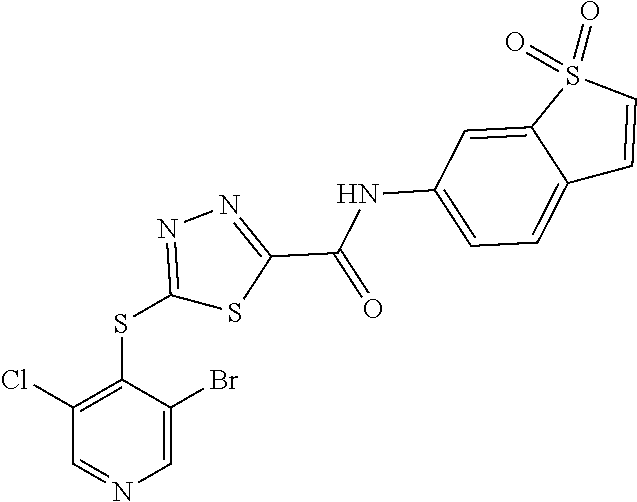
C1=C(Br)C(SC2=NN=C(C(=O)NC3=CC=C4C(=C3)S(=O)(=O)C=C4)S2)=C(Cl)C=N1
